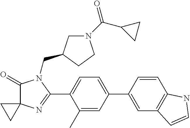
C1(=O)C2(N=C(C3=CC=C(C4=CC5=C(C=C4)NC=C5)C=C3C)N1CC1CN(C(C3CC3)=O)CC1)CC2
